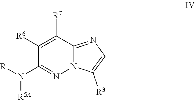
C1([R6])=C([R7])C2=NC=C([R3])N2N=C1N([R])[R5A]
